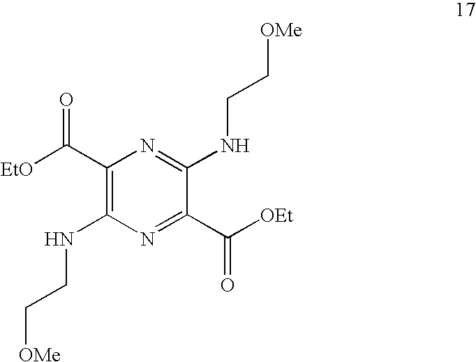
C1(C([EtO])=O)=C(NCC[OMe])N=C(C([OEt])=O)C(NCC[OMe])=N1
